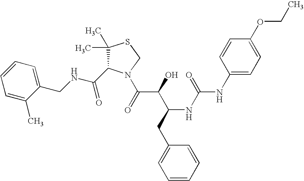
C(NCC1=CC=CC=C1C)(=O)C1C(C)(C)SCN1C(C(C(CC1=CC=CC=C1)NC(=O)NC1=CC=C(OCC)C=C1)O)=O
